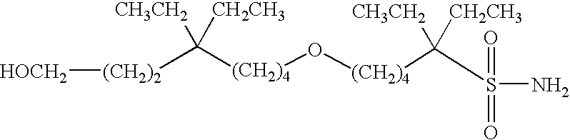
C([(CH2)4]O[(CH2)4]C([CH3CH2])([CH2CH3])S(N)(=O)=O)([CH3CH2])([CH2CH3])[(CH2)2][HOCH2]
